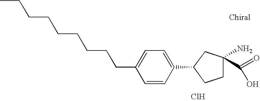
C(CCCCCCC1=CC=C(C2CCC(N)(C(=O)O)C2)C=C1)CC.Cl
